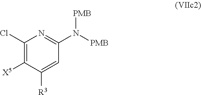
C1([X5])=C(Cl)N=C(N([PMB])[PMB])C=C1[R3]
